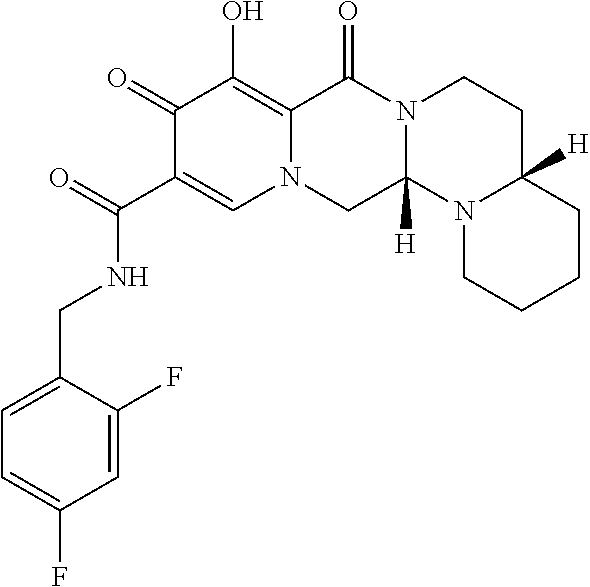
C1(=O)C(C(NCC2=CC=C(F)C=C2F)=O)=CN2C(=C1O)C(=O)N1C([H])(C2)N2C([H])(CC1)CCCC2
